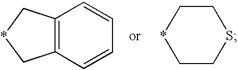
C12=C(C=CC=C1)C*C2.C1C*CCS1
